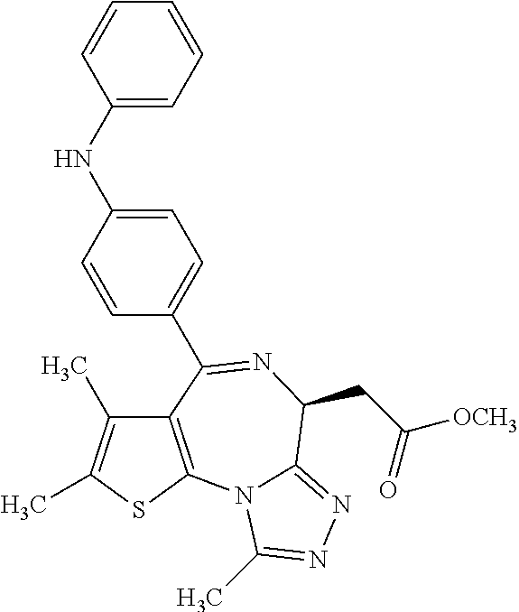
C12=C(SC(C)=C1C)N1C(=NN=C1C)C(CC(=O)[OCH3])N=C2C1=CC=C(NC2=CC=CC=C2)C=C1
